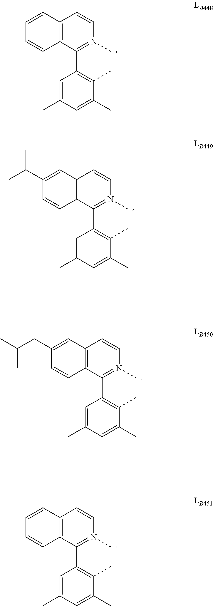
C1=C(C)C=C(C)C(C)=C1C1=N(C)C=CC2=C1C=CC=C2.C1=C(C)C=C(C)C(C)=C1C1=N(C)C=CC2=C1C=CC(C(C)C)=C2.C1=C(C)C=C(C)C(C)=C1C1=N(C)C=CC2=C1C=CC(CC(C)C)=C2.C1=C(C)C=C(C)C(C)=C1C1=N(C)C=CC2=C1C=CC=C2
